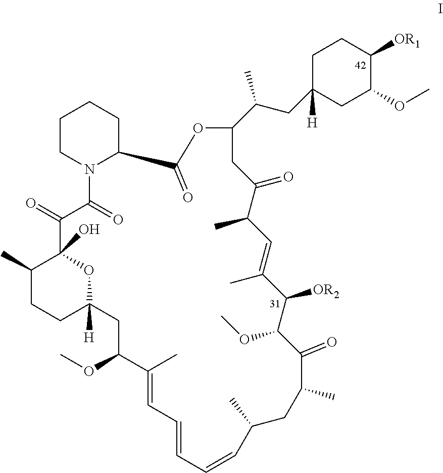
C1CN2C(CC1)C(=O)OC(C(CC1([H])CC(OC)C([OR1])CC1)C)CC(=O)C(C)C=C(C)C([OR2])C(OC)C(=O)C(C)CC(C)C=CC=CC=C(C)C(OC)CC1([H])OC(O)(C(=O)C2=O)C(C)CC1
